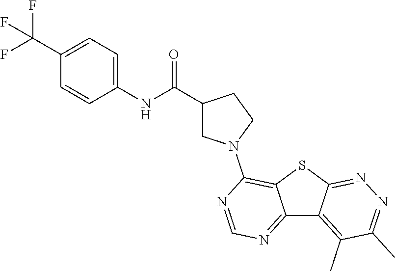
C12=NC=NC(N3CC(C(=O)NC4=CC=C(C(F)(F)F)C=C4)CC3)=C1SC1=NN=C(C)C(C)=C21
